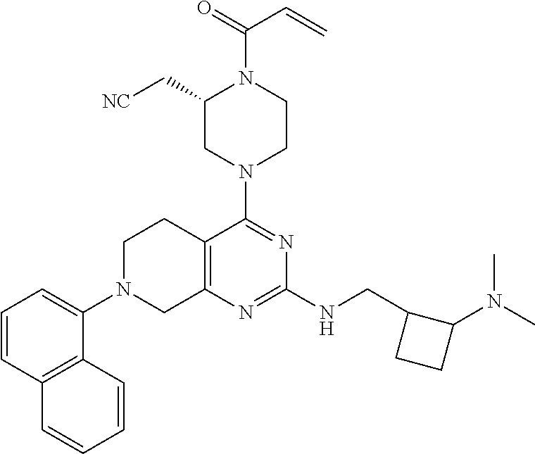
C1=CC2=C(C(N3CC4=C(CC3)C(N3CCN(C(=O)C=C)C(C[NC])C3)=NC(NCC3CCC3N(C)C)=N4)=C1)C=CC=C2
